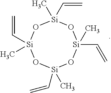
O1[Si](C=C)(C)O[Si](C=C)(C)O[Si](C)(C=C)O[Si]1(C)C=C
